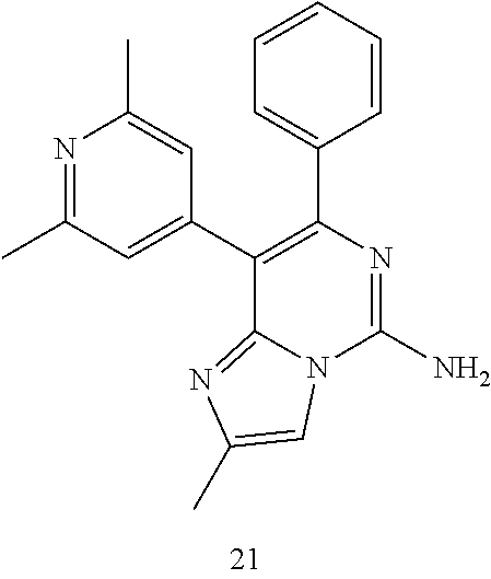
N1=C(C)C=C(C2=C(C3=CC=CC=C3)N=C(N)N3C2=NC(C)=C3)C=C1C
